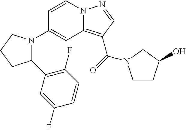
C1(N2C(C3=C(F)C=CC(F)=C3)CCC2)=CC2=C(C(=O)N3CCC(O)C3)C=NN2C=C1
